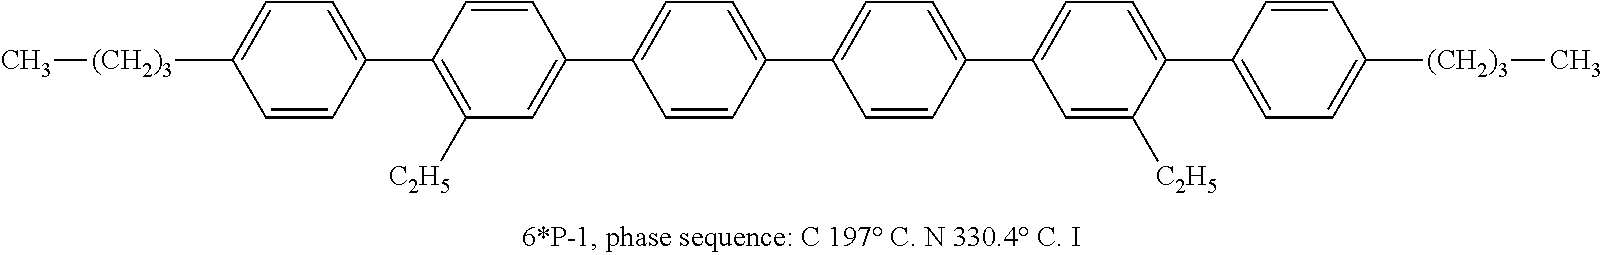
C1=CC(C2=C([C2H5])C=C(C3=CC=C(C4=CC=C(C5=CC=C(C6=CC=C([(CH2)3]C)C=C6)C([C2H5])=C5)C=C4)C=C3)C=C2)=CC=C1[(CH2)3]C
